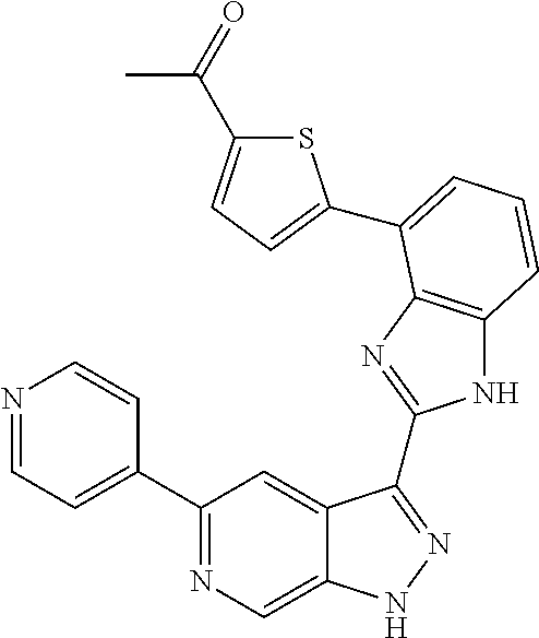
C1(C2=NC=C3C(=C2)C(C2=NC4=C(N2)C=CC=C4C2=CC=C(C(=O)C)S2)=NN3)=CC=NC=C1
